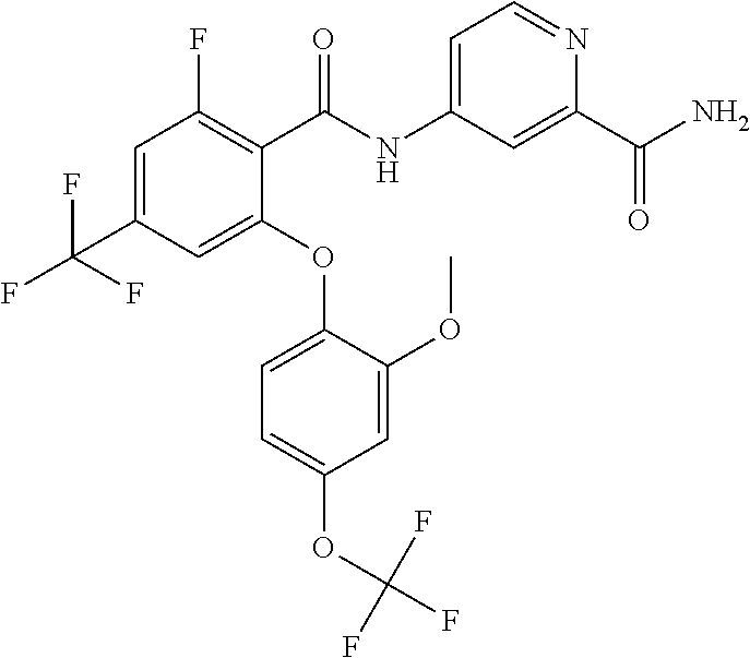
C1=C(C(F)(F)F)C=C(OC2=CC=C(OC(F)(F)F)C=C2OC)C(C(NC2=CC=NC(C(N)=O)=C2)=O)=C1F
